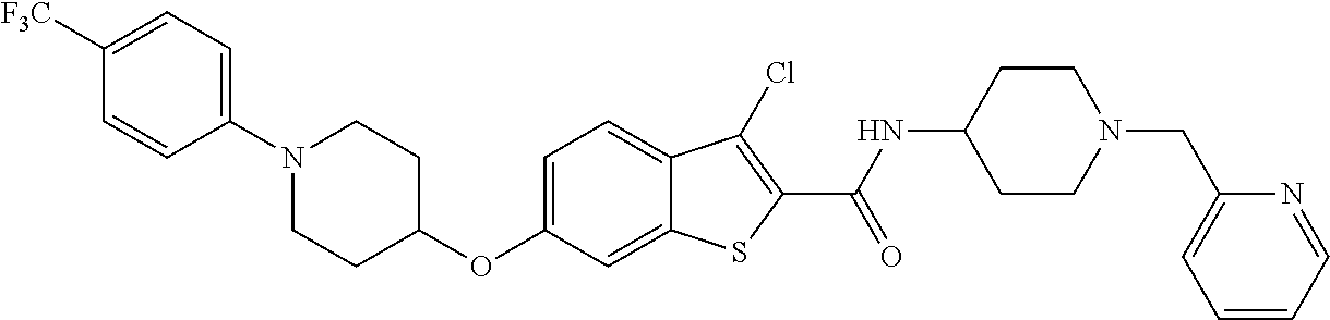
C1=C2C(=CC=C1OC1CCN(C3=CC=C([F3C])C=C3)CC1)C(Cl)=C(C(=O)NC1CCN(CC3=CC=CC=N3)CC1)S2
